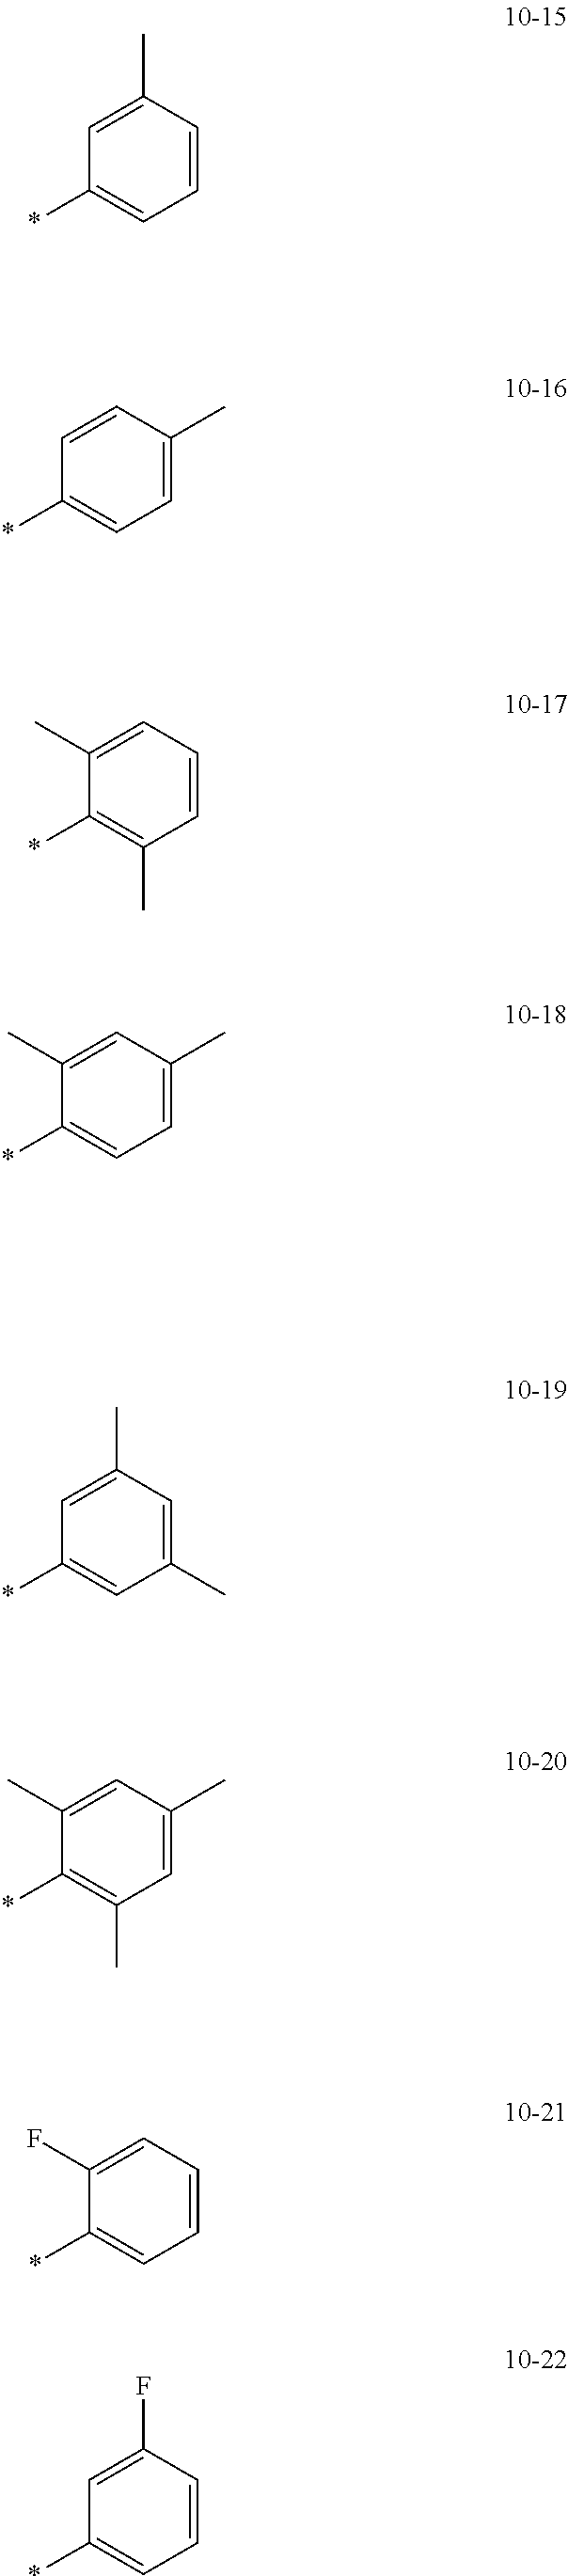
C1=CC(C)=CC(*)=C1.C1=C(C)C=CC(*)=C1.C1=CC=C(C)C(*)=C1C.C1=C(C)C=C(C)C(*)=C1.C1(C)=CC(C)=CC(*)=C1.C1=C(C)C=C(C)C(*)=C1C.C1=CC=C(F)C(*)=C1.C1=CC(F)=CC(*)=C1
